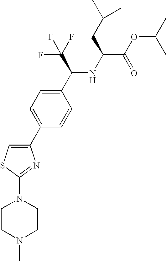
C1(C2=CC=C(C(NC(C(OC(C)C)=O)CC(C)C)C(F)(F)F)C=C2)=CSC(N2CCN(C)CC2)=N1
